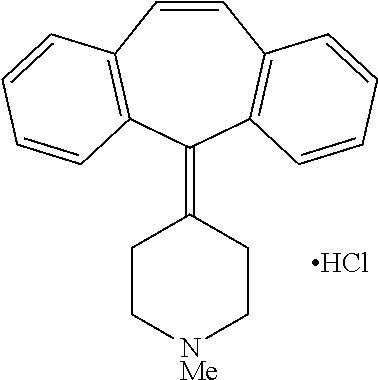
C1=CC2=C(C(=C3CC[NMe]CC3)C3=C1C=CC=C3)C=CC=C2.Cl
